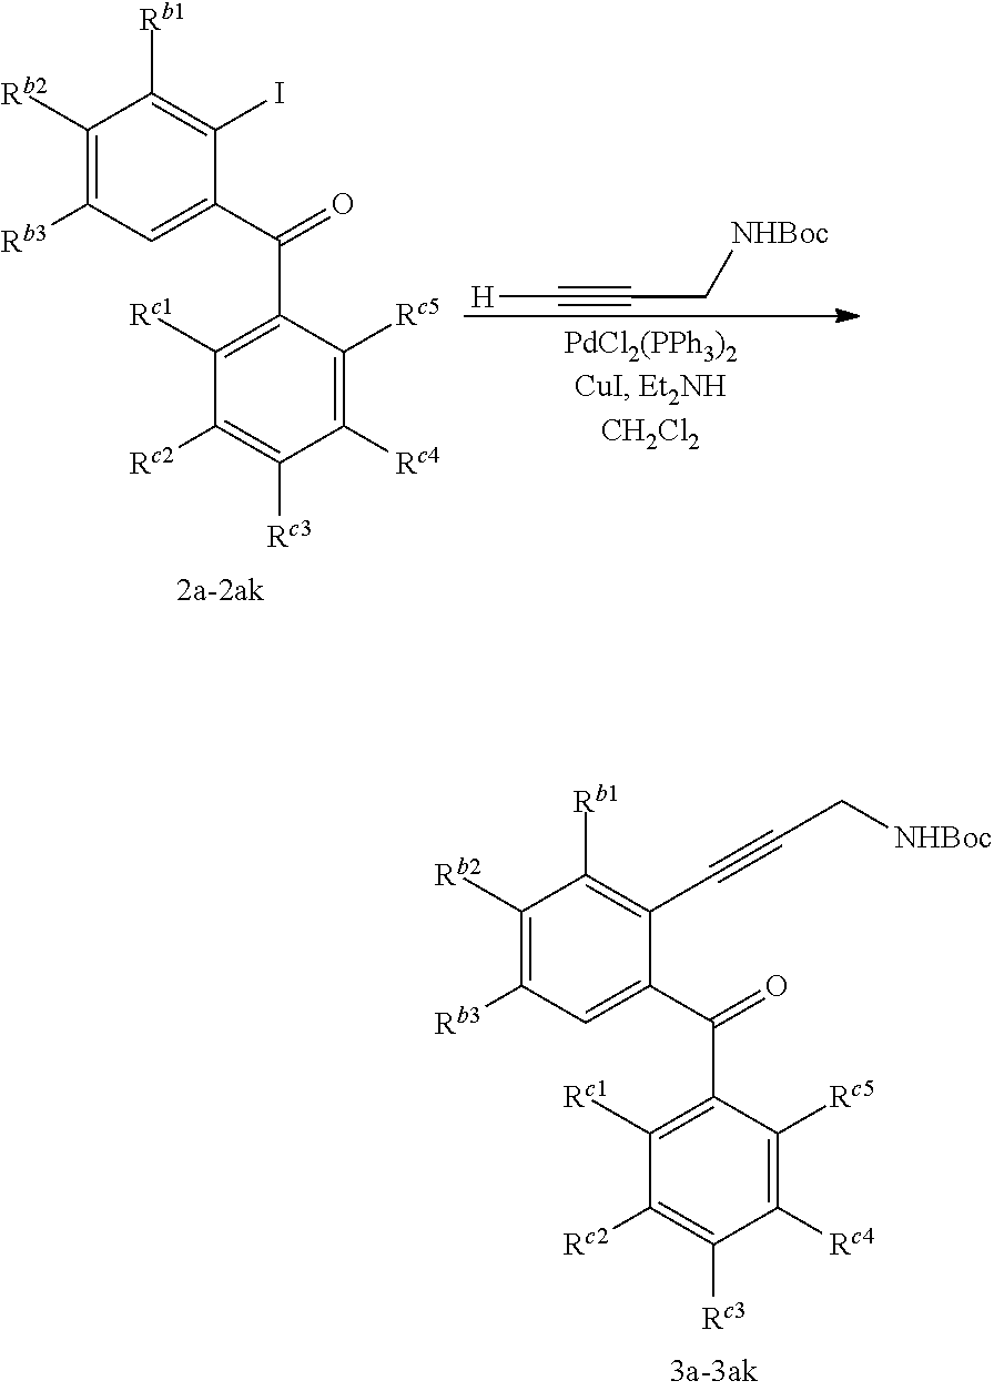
C1([Rc1])=C(C(=O)C2=CC([Rb3])=C([Rb2])C([Rb1])=C2C#CC[NHBoc])C([Rc5])=C([Rc4])C([Rc3])=C1[Rc2].C1([Rc1])=C(C(=O)C2=CC([Rb3])=C([Rb2])C([Rb1])=C2I)C([Rc5])=C([Rc4])C([Rc3])=C1[Rc2].[H]C#CC[NHBoc]
